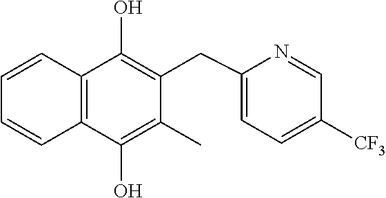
C1=CC2=C(C=C1)C(O)=C(C)C(CC1=CC=C([CF3])C=N1)=C2O
